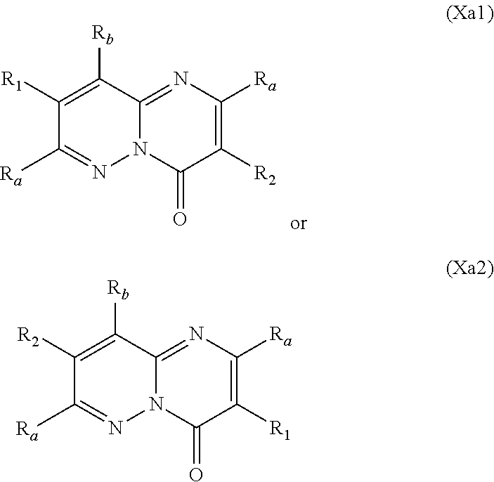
C1([R1])=C([Rb])C2=NC([Ra])=C([R2])C(=O)N2N=C1[Ra].C1([R2])=C([Rb])C2=NC([Ra])=C([R1])C(=O)N2N=C1[Ra]
